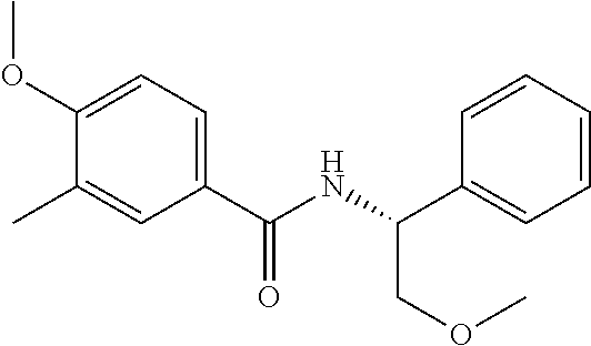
C1(OC)=CC=C(C(NC(C2=CC=CC=C2)COC)=O)C=C1C
